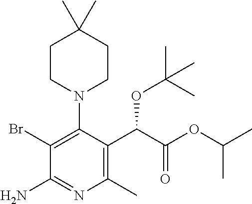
C1(Br)=C(N2CCC(C)(C)CC2)C(C(C(OC(C)C)=O)OC(C)(C)C)=C(C)N=C1N
